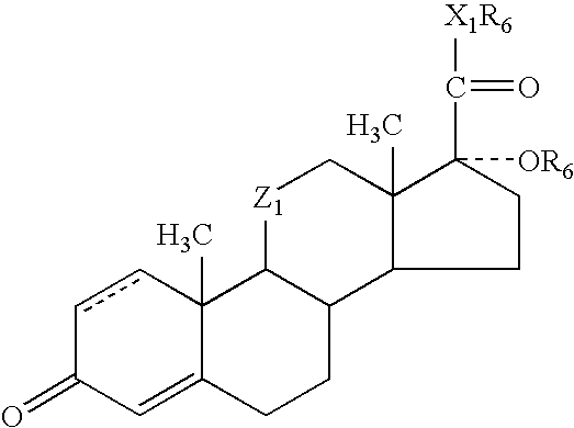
C12(C)C(=CC(=O)cc1)CCC1C2[Z1]CC2(C)C1CCC2(C([X1R6])=O)[OR6]
